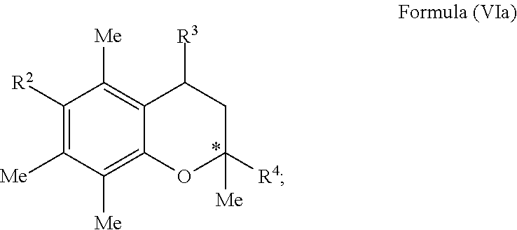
C1([R2])=C([Me])C([Me])=C2C(=C1[Me])C([R3])CC([R4])([Me])O2
